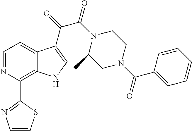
C1=NC(C2=NC=CS2)=C2C(=C1)C(C(=O)C(N1C(C)CN(C(C3=CC=CC=C3)=O)CC1)=O)=CN2
